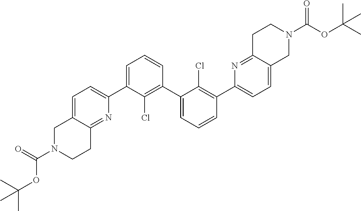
C1=C(C2=CC=C3C(=N2)CCN(C(=O)OC(C)(C)C)C3)C(Cl)=C(C2=CC=CC(C3=CC=C4C(=N3)CCN(C(OC(C)(C)C)=O)C4)=C2Cl)C=C1
